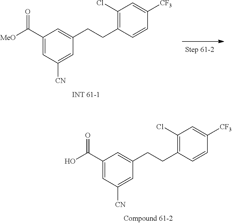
C1(CCC2=CC(C(O)=O)=CC([CN])=C2)=C(Cl)C=C([CF3])C=C1.C1(CCC2=CC(C([MeO])=O)=CC([CN])=C2)=C(Cl)C=C([CF3])C=C1
